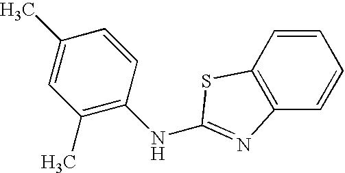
C1(C)=C(NC2=NC3=C(C=CC=C3)S2)C=CC(C)=C1
